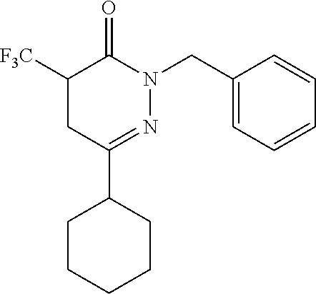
C1([F3C])CC(C2CCCCC2)=NN(CC2=CC=CC=C2)C1=O
